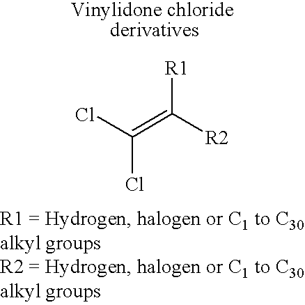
ClC(=C([R2])[R1])Cl
